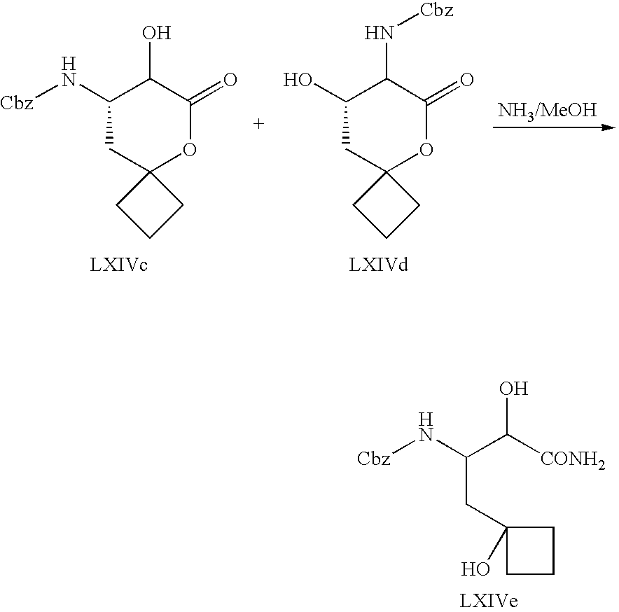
C(C([CONH2])O)(N[Cbz])CC1(O)CCC1.[Cbz]NC1CC2(OC(=O)C1O)CCC2.OC1CC2(OC(=O)C1N[Cbz])CCC2
